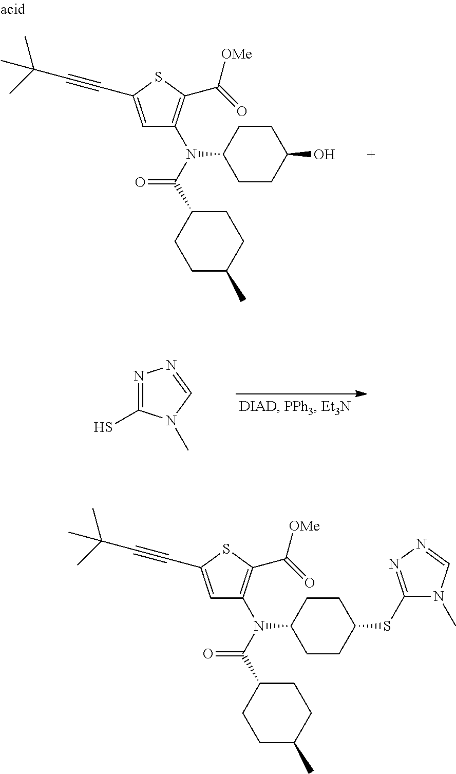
C1=C(C#CC(C)(C)C)SC(C(=O)[OMe])=C1N(C(C1CCC(C)CC1)=O)C1CCC(SC2=NN=CN2C)CC1.C1=C(C#CC(C)(C)C)SC(C(=O)[OMe])=C1N(C(C1CCC(C)CC1)=O)C1CCC(O)CC1.N1=C(S)N(C)C=N1
